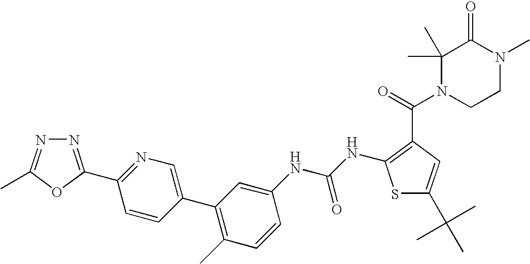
C1=CC(C2=C(C)C=CC(NC(NC3=C(C(=O)N4CCN(C)C(=O)C4(C)C)C=C(C(C)(C)C)S3)=O)=C2)=CN=C1C1=NN=C(C)O1
